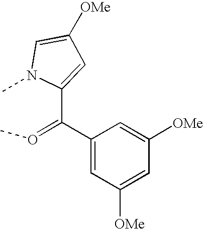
C1(C(C2=CC([OMe])=CC([OMe])=C2)=OC)=CC([OMe])=CN1C
